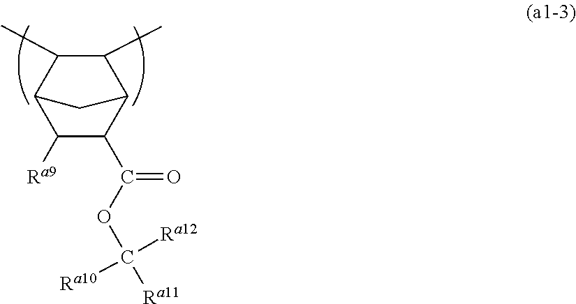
C1(C)C(C)C2C([Ra9])C(C(OC([Ra12])([Ra10])[Ra11])=O)C1C2
